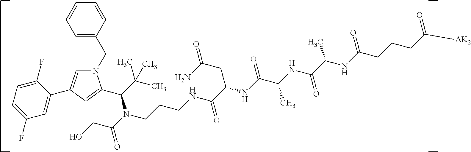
N1(CC2=CC=CC=C2)C=C(C2=CC(F)=CC=C2F)C=C1C(N(CCCNC(=O)C(NC(C(NC(C(C)NC(CCCC([AK2])=O)=O)=O)C)=O)CC(N)=O)C(=O)CO)C(C)(C)C
